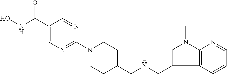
O=C(C1=CN=C(N2CCC(CNCC3=CN(C)C4=C3C=CC=N4)CC2)N=C1)NO
